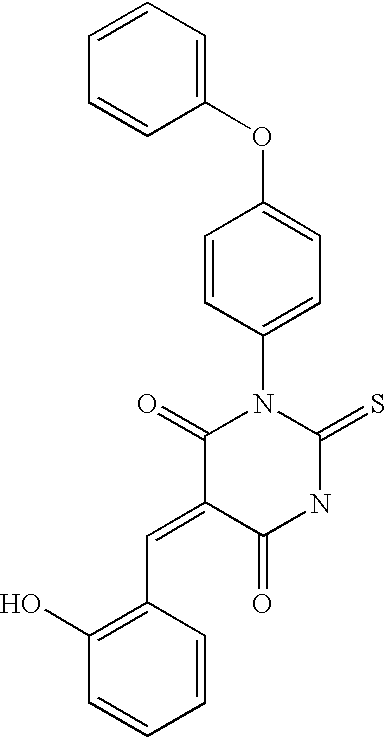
C1=CC=CC(OC2=CC=C(N3C(=O)C(=CC4=C(O)C=CC=C4)C(=O)NC3=S)C=C2)=C1
